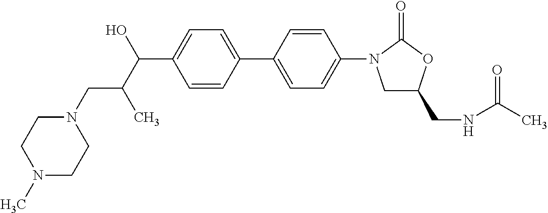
C(C1=CC=C(C2=CC=C(N3CC(CNC(C)=O)OC3=O)C=C2)C=C1)(C(CN1CCN(C)CC1)C)O
